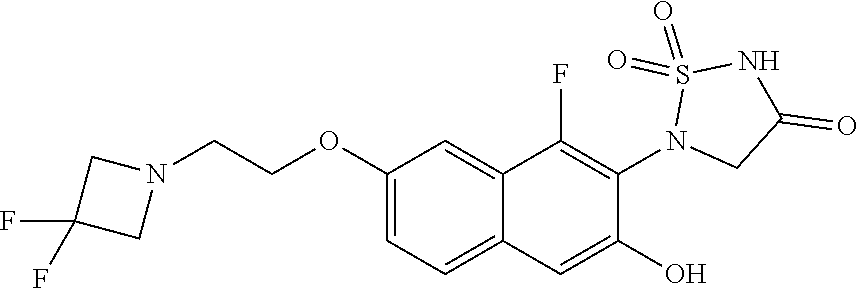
C1(OCCN2CC(F)(F)C2)=CC=C2C(=C1)C(F)=C(N1CC(=O)NS1(=O)=O)C(O)=C2
